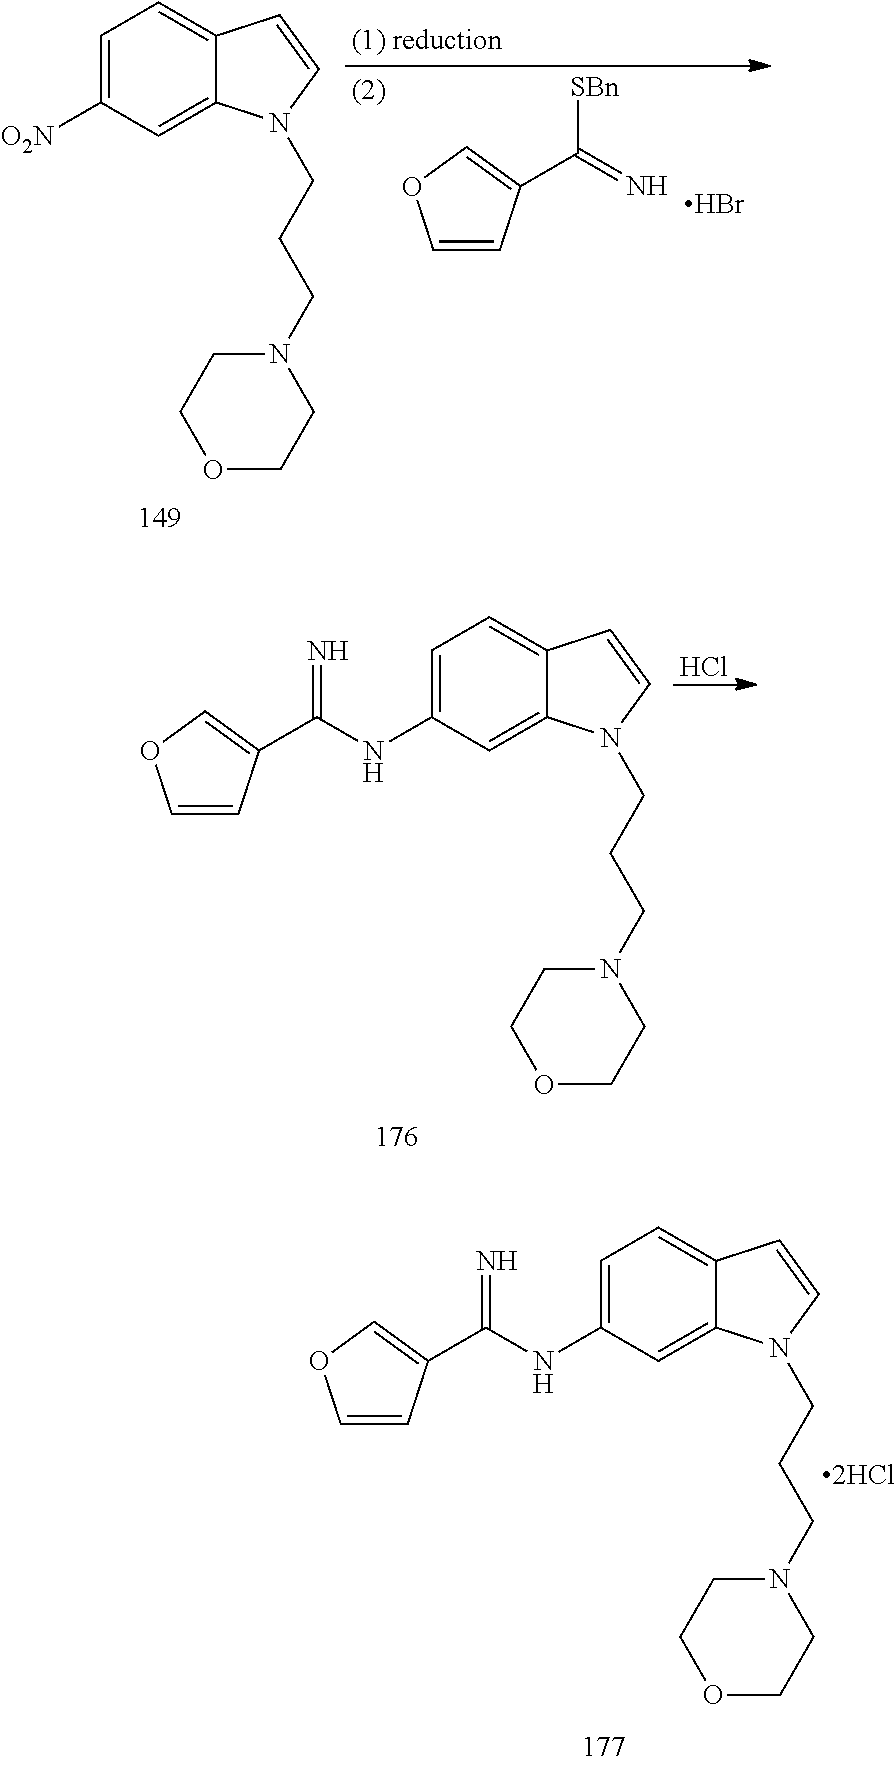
C1=C(NC(=N)C2=COC=C2)C=C2C(=C1)C=CN2CCCN1CCOCC1.C1=C([O2N])C=C2C(=C1)C=CN2CCCN1CCOCC1.C1=CC(C(=N)[SBn])=CO1.Br.C1=C(NC(=N)C2=COC=C2)C=C2C(=C1)C=CN2CCCN1CCOCC1.Cl
